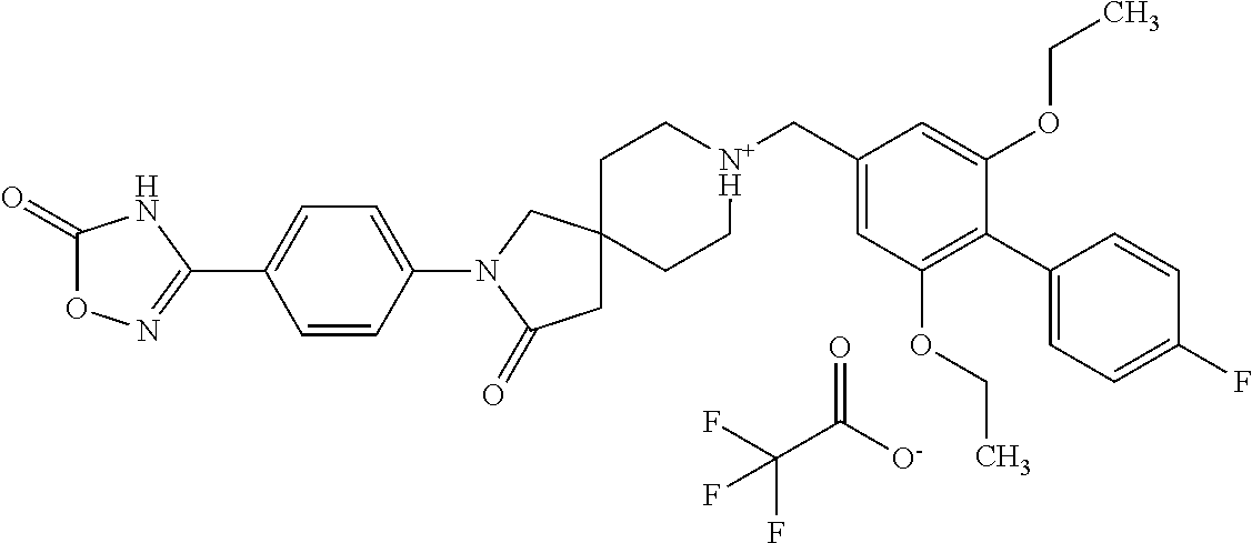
FC(C([O-])=O)(F)F.C1C[N+H](CC2=CC(OCC)=C(C3=CC=C(F)C=C3)C(OCC)=C2)CCC12CC(=O)N(C1=CC=C(C3=NOC(=O)N3)C=C1)C2
